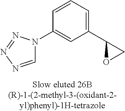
C1=NN=NN1C1=CC(C2OC2)=CC=C1
